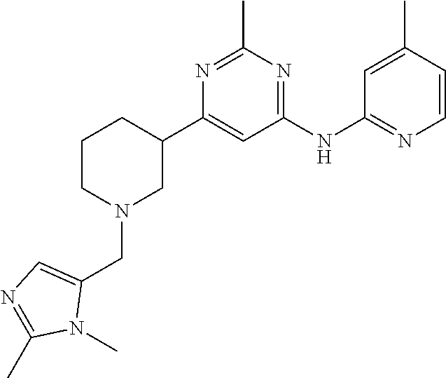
C1(C2CCCN(CC3=CN=C(C)N3C)C2)=CC(NC2=NC=CC(C)=C2)=NC(C)=N1
